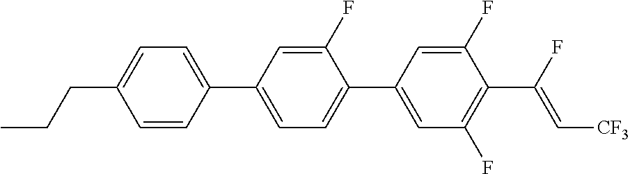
C1=CC(C2=CC=C(C3=CC(F)=C(C(F)=C[CF3])C(F)=C3)C(F)=C2)=CC=C1CCC
